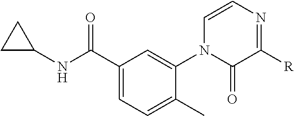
C1(C(NC2CC2)=O)=CC=C(C)C(N2C(=O)C([R])=NC=C2)=C1
